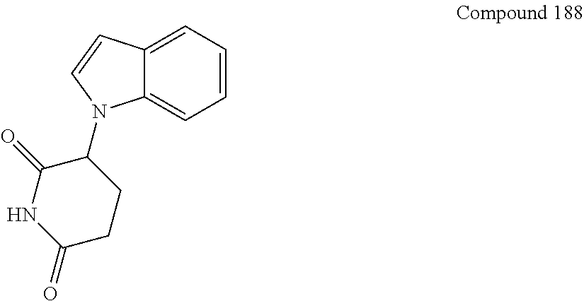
C12=CC=CC=C1C=CN2C1C(=O)NC(=O)CC1
